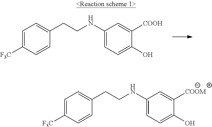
C1=C([F3C])C=CC(CCNC2=CC=C(O)C([COOH])=C2)=C1.C1=C([F3C])C=CC(CCNC2=CC=C(O)C([COOM])=C2)=C1
